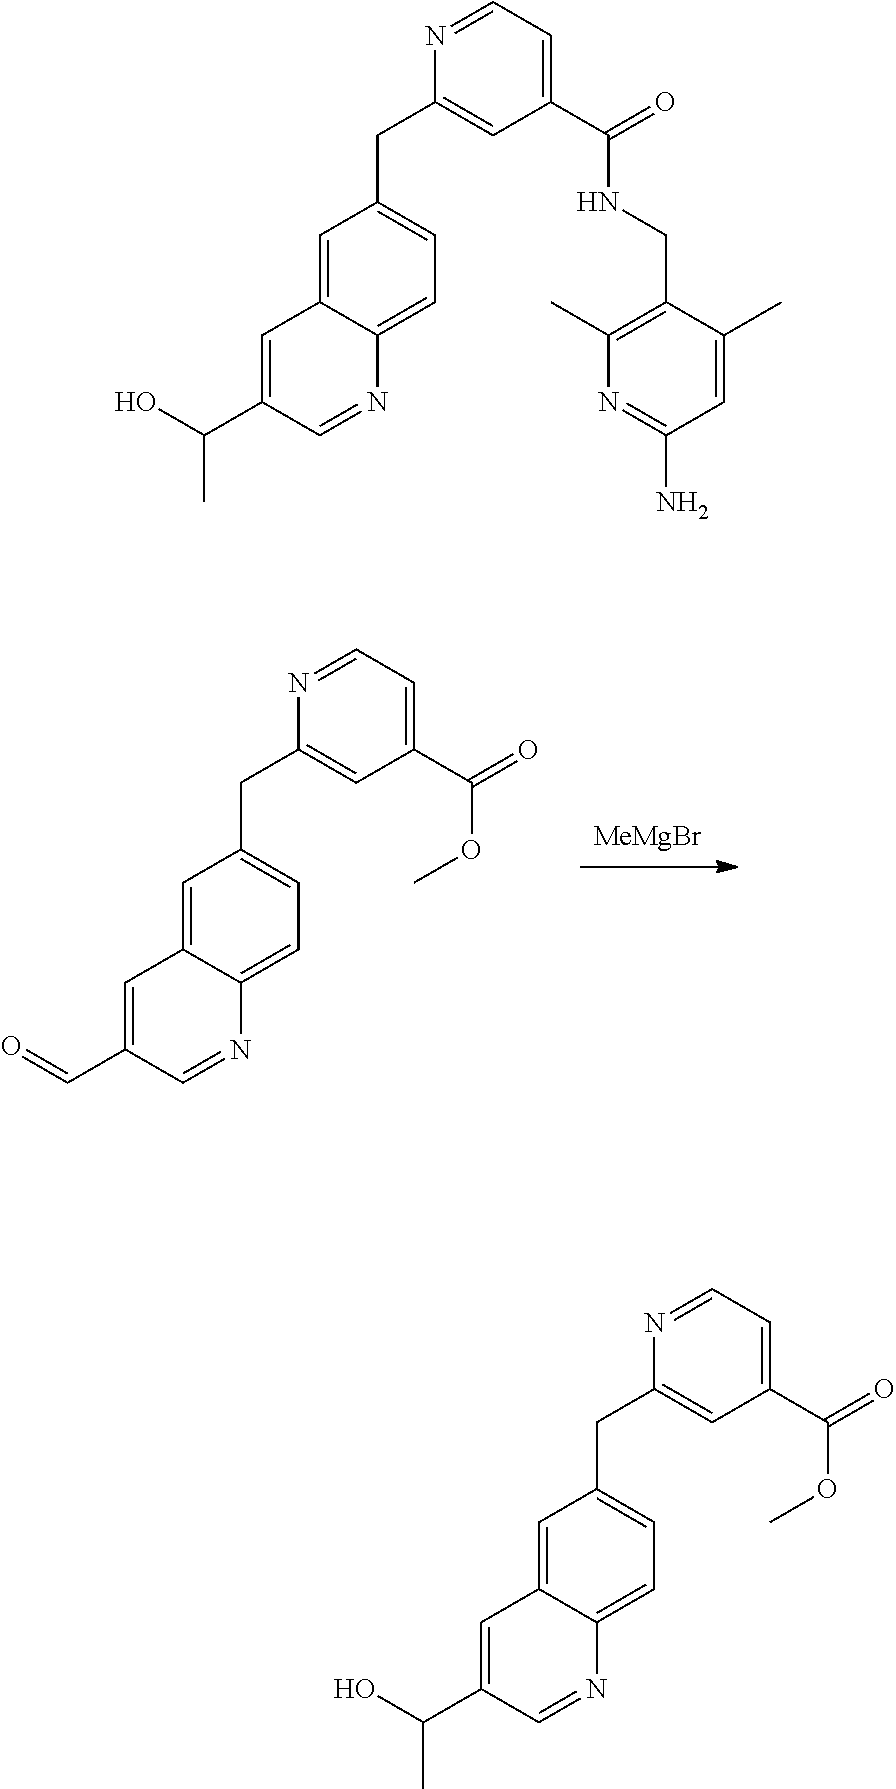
[MeMgBr].C1=C2C(=CC=C1CC1=CC(C(=O)OC)=CC=N1)N=CC(C=O)=C2.C1=C2C(=CC=C1CC1=CC(C(=O)NCC3=C(C)N=C(N)C=C3C)=CC=N1)N=CC(C(O)C)=C2.C1=C2C(=CC=C1CC1=CC(C(=O)OC)=CC=N1)N=CC(C(O)C)=C2
